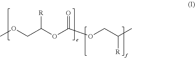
COCC(OC(OCC(C)[R])=O)[R]
